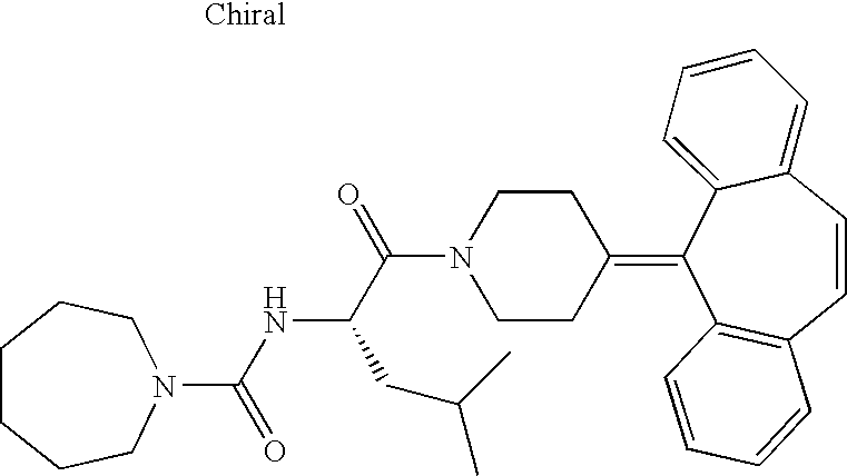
N1(C(NC(C(N2CCC(=C3C4=C(C=CC5=CC=CC=C35)C=CC=C4)CC2)=O)CC(C)C)=O)CCCCCC1
